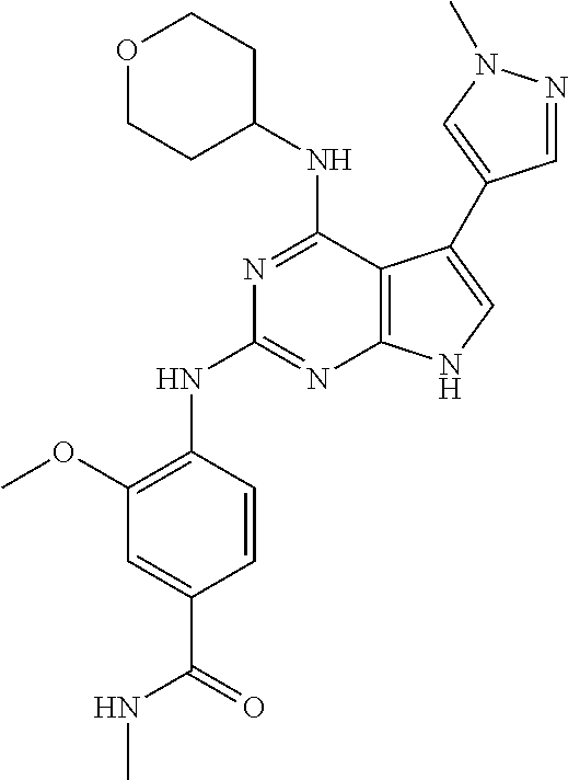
N(C1=NC2=C(C(NC3CCOCC3)=N1)C(C1=CN(C)N=C1)=CN2)C1=C(OC)C=C(C(=O)NC)C=C1
